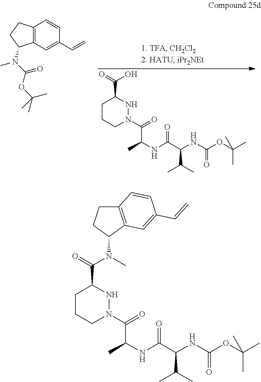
C1CCN(C(=O)C(C)NC(C(C(C)C)NC(=O)OC(C)(C)C)=O)NC1C(=O)O.C12=C(C=C(C=C)C=C1)C(N(C)C(=O)OC(C)(C)C)CC2.C1CCN(C(=O)C(C)NC(C(C(C)C)NC(=O)OC(C)(C)C)=O)NC1C(=O)N(C1C2=C(CC1)C=CC(C=C)=C2)C
